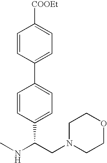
C1=CC(C2=CC=C(C(NC)CN3CCOCC3)C=C2)=CC=C1[COOEt]
